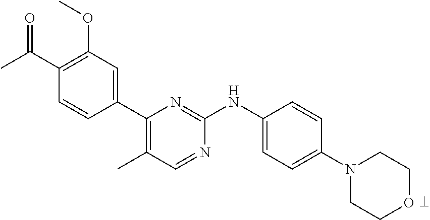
C1(C(C)=O)=C(OC)C=C(C2=C(C)C=NC(NC3=CC=C(N4CCOCC4)C=C3)=N2)C=C1
